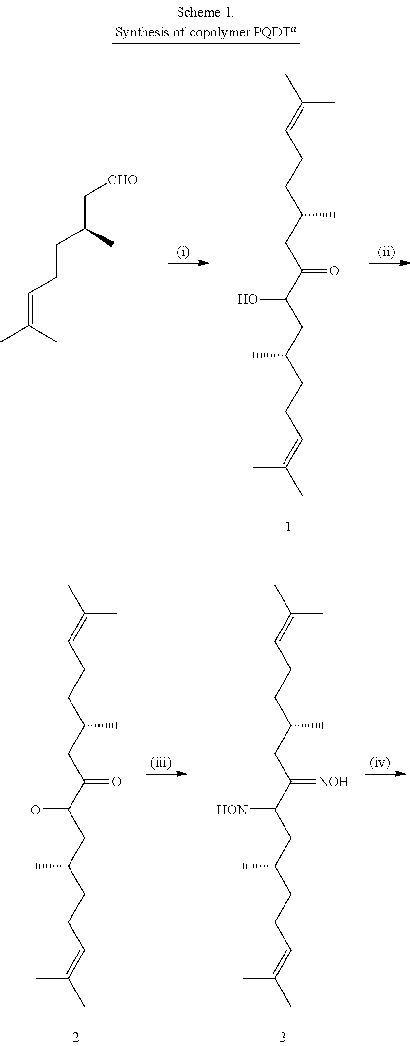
CC(=CCCC(C)CC(=O)C(CC(CCC=C(C)C)C)O)C.C(C(C)CCC=C(C)C)[CHO].CC(=CCCC(C)CC(=O)C(CC(CCC=C(C)C)C)=O)C.CC(=CCCC(C)CC(=[NOH])C(CC(CCC=C(C)C)C)=[HON])C
